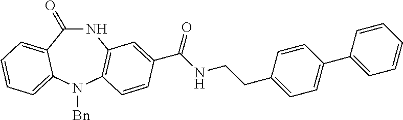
C1(=O)NC2=C(N([Bn])C3=CC=CC=C13)C=CC(C(NCCC1=CC=C(C3=CC=CC=C3)C=C1)=O)=C2
